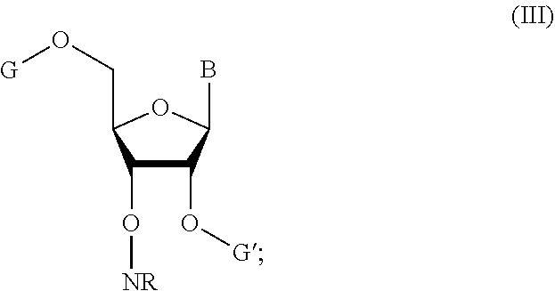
C1(O[NR])C(O[G])C(B)OC1CO[G]
